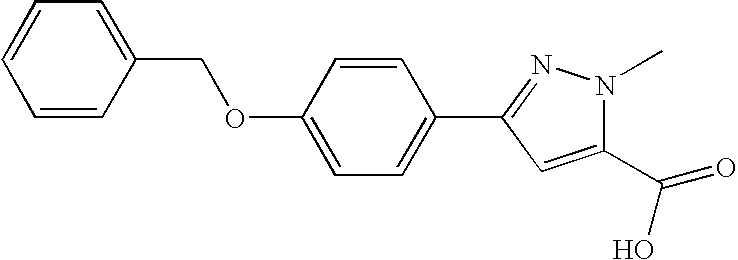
C1=CC(COC2=CC=C(C3=NN(C)C(C(O)=O)=C3)C=C2)=CC=C1
